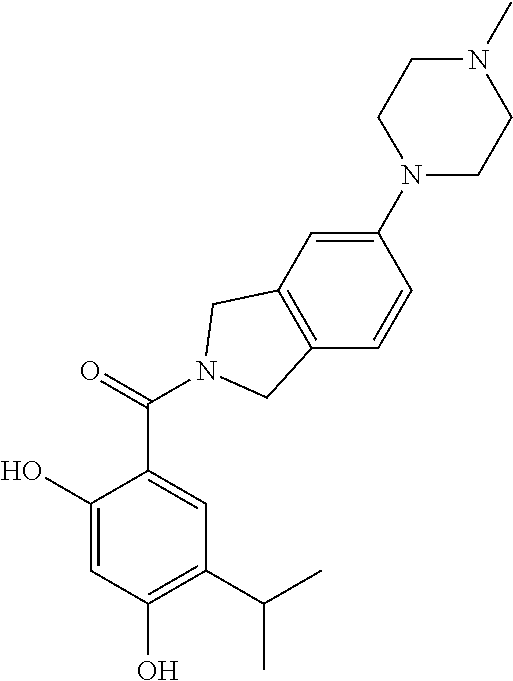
C1(O)=CC(O)=C(C(C)C)C=C1C(=O)N1CC2=C(C=CC(N3CCN(C)CC3)=C2)C1
